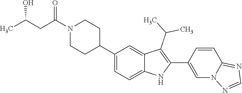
C1N(C(=O)CC(O)C)CCC(C2=CC=C3C(=C2)C(C(C)C)=C(C2=CN4C(=NC=N4)C=C2)N3)C1
